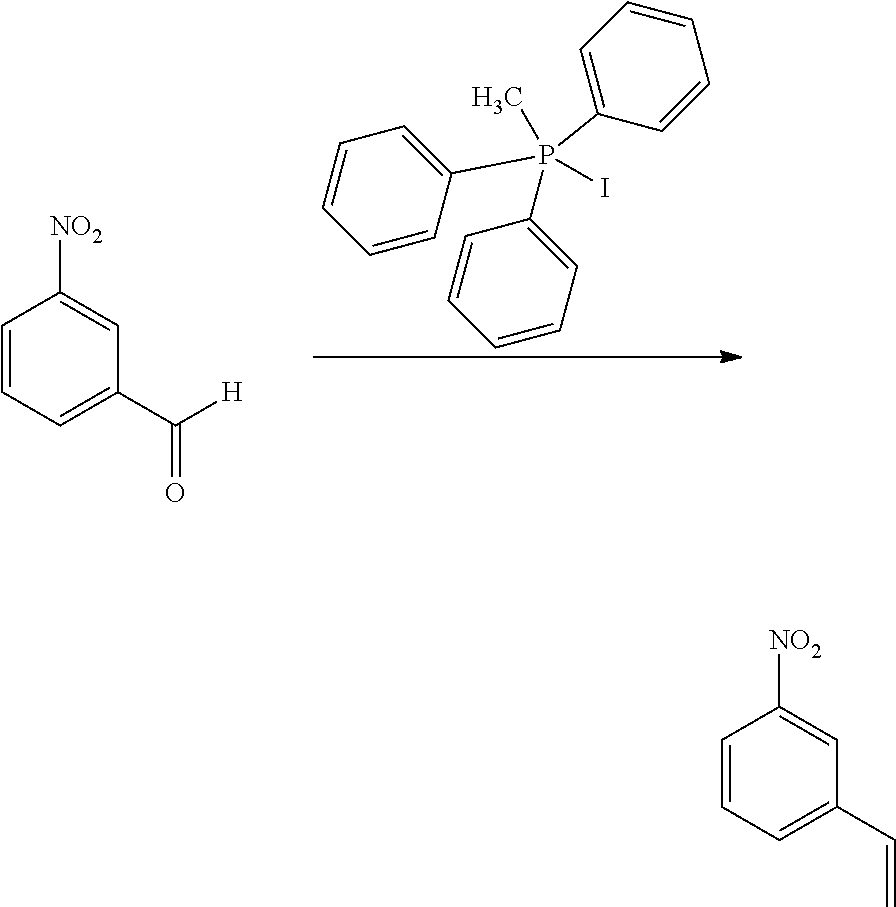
C1=CC(P(C2=CC=CC=C2)(C2=CC=CC=C2)(C)I)=CC=C1.C1=CC=C(C([H])=O)C=C1[NO2].C1=CC=C(C=C)C=C1[NO2]
